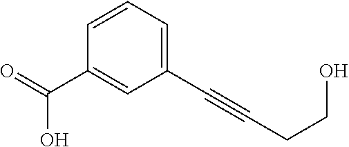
C1(C(=O)O)=CC(C#CCCO)=CC=C1
